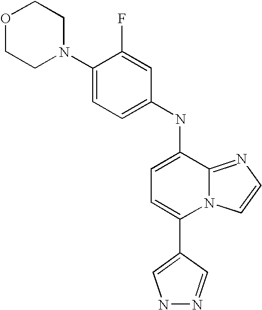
C1(NC2=CC=C(C3=CNN=C3)N3C2=NC=C3)=CC=C(N2CCOCC2)C(F)=C1
